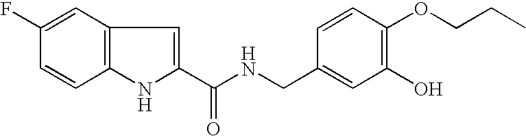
C12=C(C=C(F)C=C1)C=C(C(NCC1=CC(O)=C(OCCC)C=C1)=O)N2
